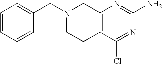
N1(CC2=CC=CC=C2)CCC2=C(C1)N=C(N)N=C2Cl
